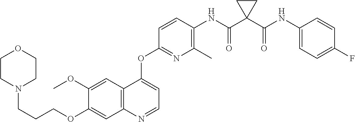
C1=C(OC)C(OCCCN2CCOCC2)=CC2=C1C(OC1=NC(C)=C(NC(C3(C(NC4=CC=C(F)C=C4)=O)CC3)=O)C=C1)=CC=N2
